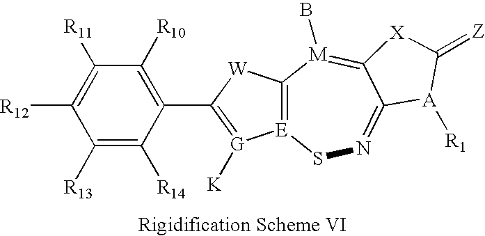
C12=[E]([G]([K])=C(C3=C([R10])C([R11])=C([R12])C([R13])=C3[R14])[W]1)SN=C1C(=[M]2B)[X]C(=[Z])[A]1[R1]
